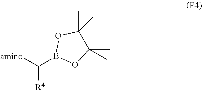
C([R4])(B1OC(C)(C)C(C)(C)O1)[amino]
